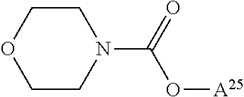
O([A25])C(N1CCOCC1)=O
